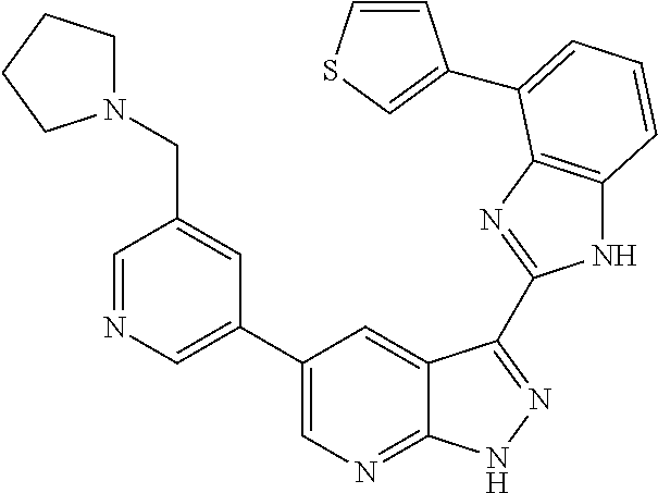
N1C2=C(N=C1C1=NNC3=NC=C(C4=CN=CC(CN5CCCC5)=C4)C=C31)C(C1=CSC=C1)=CC=C2
